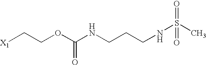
[X1]CCOC(NCCCNS(=O)(C)=O)=O
